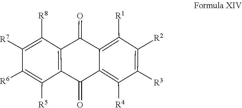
C12=C(C([R8])=C([R7])C([R6])=C1[R5])C(=O)C1=C([R1])C([R2])=C([R3])C([R4])=C1C2=O
